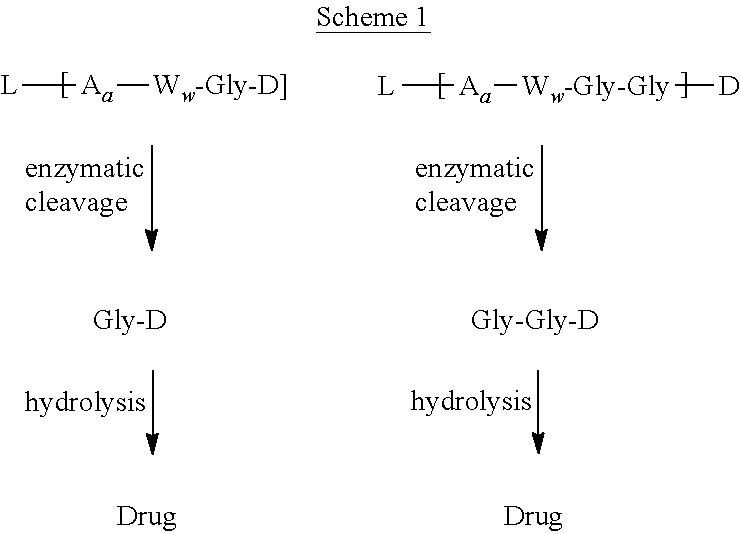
[L][Aa][Ww-Gly-D]].[L][Aa][Ww-Gly-Gly][D]
